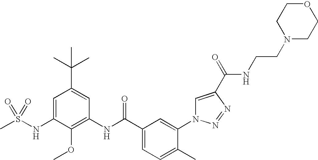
CS(NC1=CC(C(C)(C)C)=CC(NC(C2=CC=C(C)C(N3C=C(C(=O)NCCN4CCOCC4)N=N3)=C2)=O)=C1OC)(=O)=O
